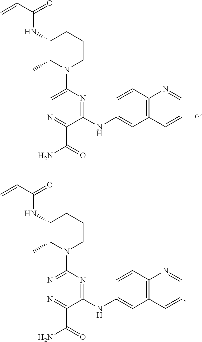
C1(NC2=CC3=C(C=C2)N=CC=C3)=NC(N2CCCC(NC(C=C)=O)C2C)=CN=C1C(=O)N.C1(NC2=CC3=C(C=C2)N=CC=C3)=NC(N2CCCC(NC(C=C)=O)C2C)=NN=C1C(=O)N
